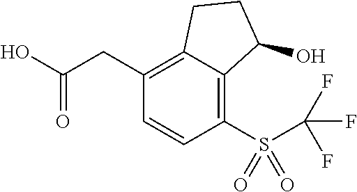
C(C1=C2C(=C(S(C(F)(F)F)(=O)=O)C=C1)C(O)CC2)C(O)=O
